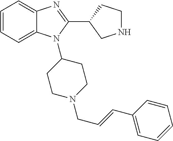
C1=CC=C2C(=C1)N=C(C1CNCC1)N2C1CCN(CC=CC2=CC=CC=C2)CC1
